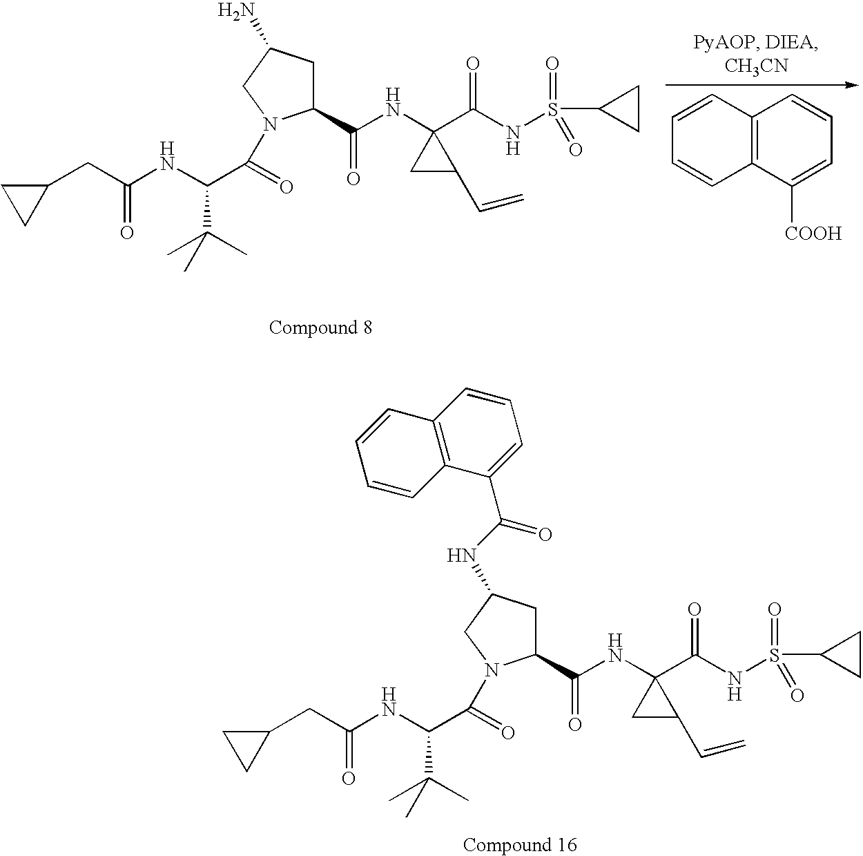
C12=C(C([COOH])=CC=C1)C=CC=C2.C1(CC(NC(C(C)(C)C)C(=O)N2C(C(NC3(C(NS(C4CC4)(=O)=O)=O)CC3C=C)=O)CC(N)C2)=O)CC1.C1(CC(NC(C(C)(C)C)C(=O)N2C(C(NC3(C(NS(C4CC4)(=O)=O)=O)CC3C=C)=O)CC(NC(C3=CC=CC4=C3C=CC=C4)=O)C2)=O)CC1
